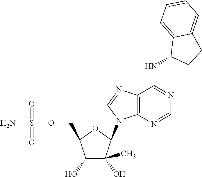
C1(O)C(O)(C)C(N2C3=C(N=C2)C(NC2CCC4=CC=CC=C24)=NC=N3)OC1COS(N)(=O)=O
